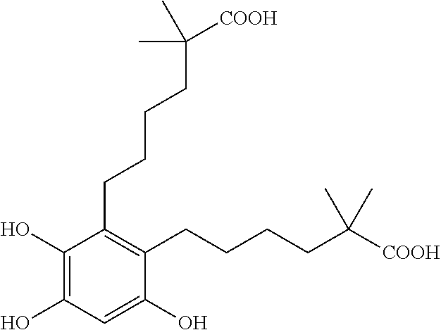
C1(O)=C(O)C=C(O)C(CCCCC([COOH])(C)C)=C1CCCCC(C)([COOH])C
